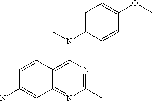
C1(C)=NC(N(C)C2=CC=C(OC)C=C2)=C2C(=N1)C=C(N)C=C2
